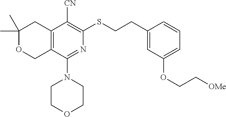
C1(C)(C)OCC2=C(C1)C([CN])=C(SCCC1=CC(OCC[OMe])=CC=C1)N=C2N1CCOCC1
